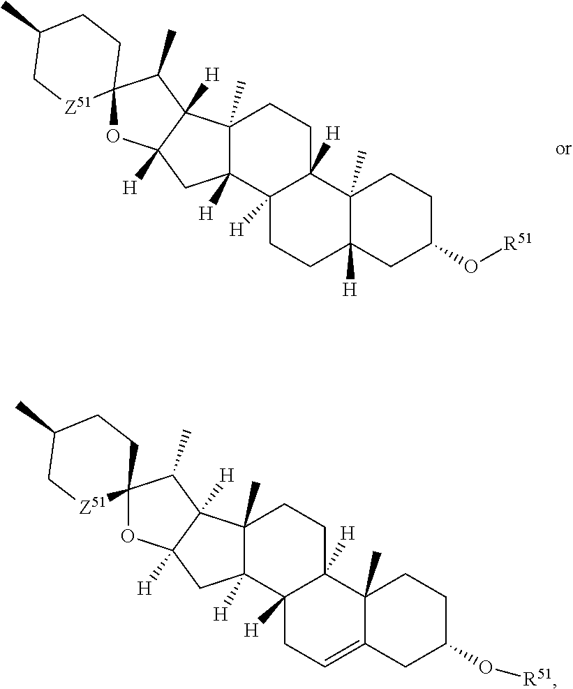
O1C2([H])C([H])(C(C)C13[Z51]CC(C)CC3)C1(C)C([H])(C2)C2([H])C([H])(CC1)C1(C)C([H])(CC2)CC(O[R51])CC1.O1C2([H])C([H])(C(C)C13[Z51]CC(C)CC3)C1(C)C([H])(C2)C2([H])C([H])(CC1)C1(C)C(=CC2)CC(O[R51])CC1
